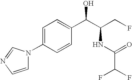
C1=C(N2C=CN=C2)C=CC(C(C(CF)NC(=O)C(F)F)O)=C1
